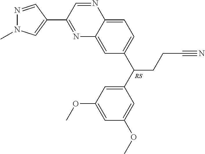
N1=C(C2=CN(C)N=C2)C=NC2=CC=C(C(CCC#N)C3=CC(OC)=CC(OC)=C3)C=C12
